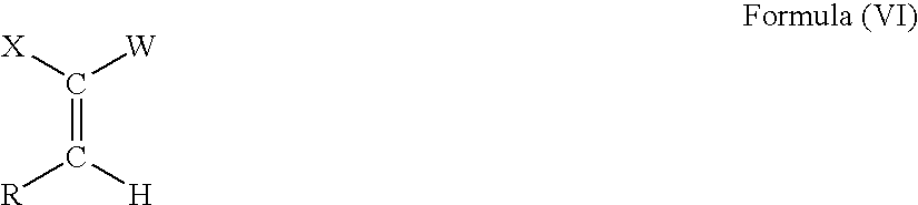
C(=C([R])[H])([X])[W]
